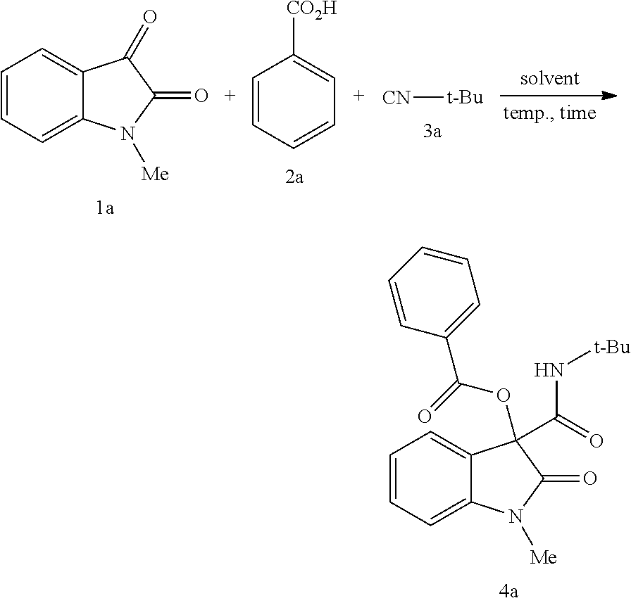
C1=CC=C2C(=C1)C(C(=O)N[t-Bu])(OC(C1=CC=CC=C1)=O)C(=O)N2[Me].C1=CC=C2C(=C1)C(=O)C(=O)N2[Me].C1=CC=CC=C1[CO2H].[CN][t-Bu]
